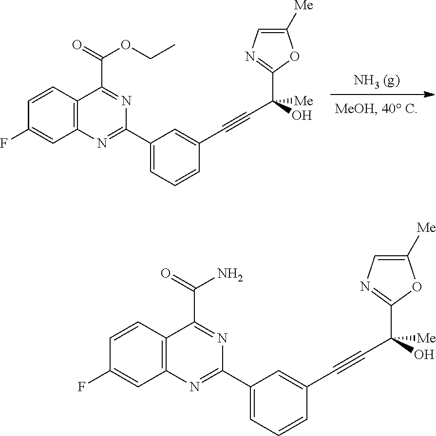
C1(F)=CC2=C(C=C1)C(C(=O)OCC)=NC(C1=CC=CC(C#CC([Me])(C3=NC=C([Me])O3)O)=C1)=N2.C1(F)=CC2=C(C=C1)C(C(=O)N)=NC(C1=CC=CC(C#CC(O)([Me])C3=NC=C([Me])O3)=C1)=N2
